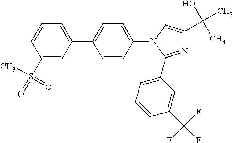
C1=C(C2=CC=C(N3C=C(C(O)(C)C)N=C3C3=CC=CC(C(F)(F)F)=C3)C=C2)C=C(S(C)(=O)=O)C=C1
